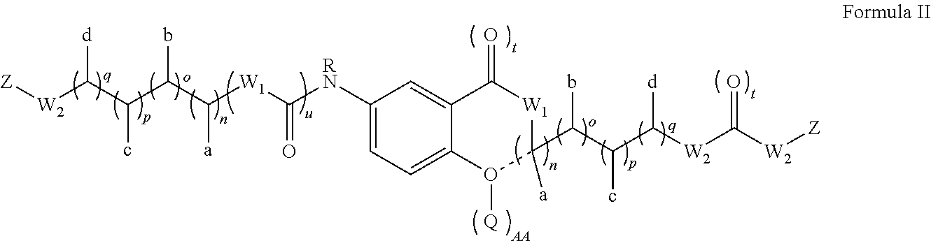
C1([RN]C([W1]C(C(C(C([W2][Z])[d])c)b)[a])=O)=CC=C2C(=C1)C(=O)[W1]C(C(C(C([W2]C([W2][Z])=O)[d])c)b)([a])O2[Q]
